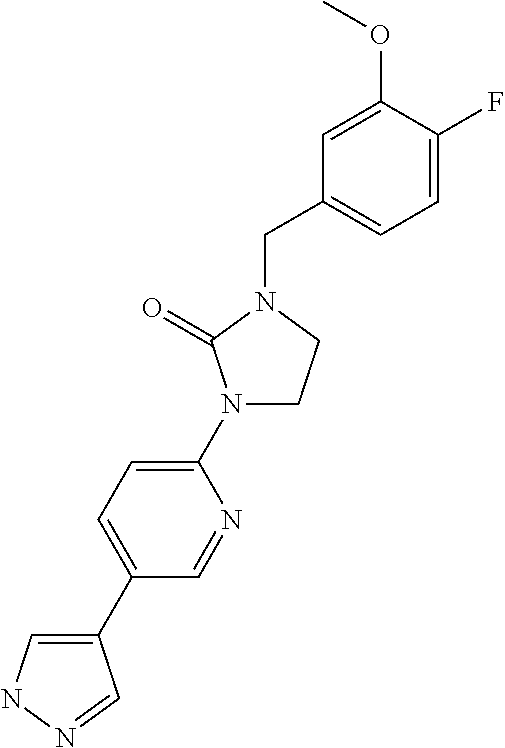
C1(C2=CC=C(N3CCN(CC4=CC=C(F)C(OC)=C4)C3=O)N=C2)=CNN=C1
